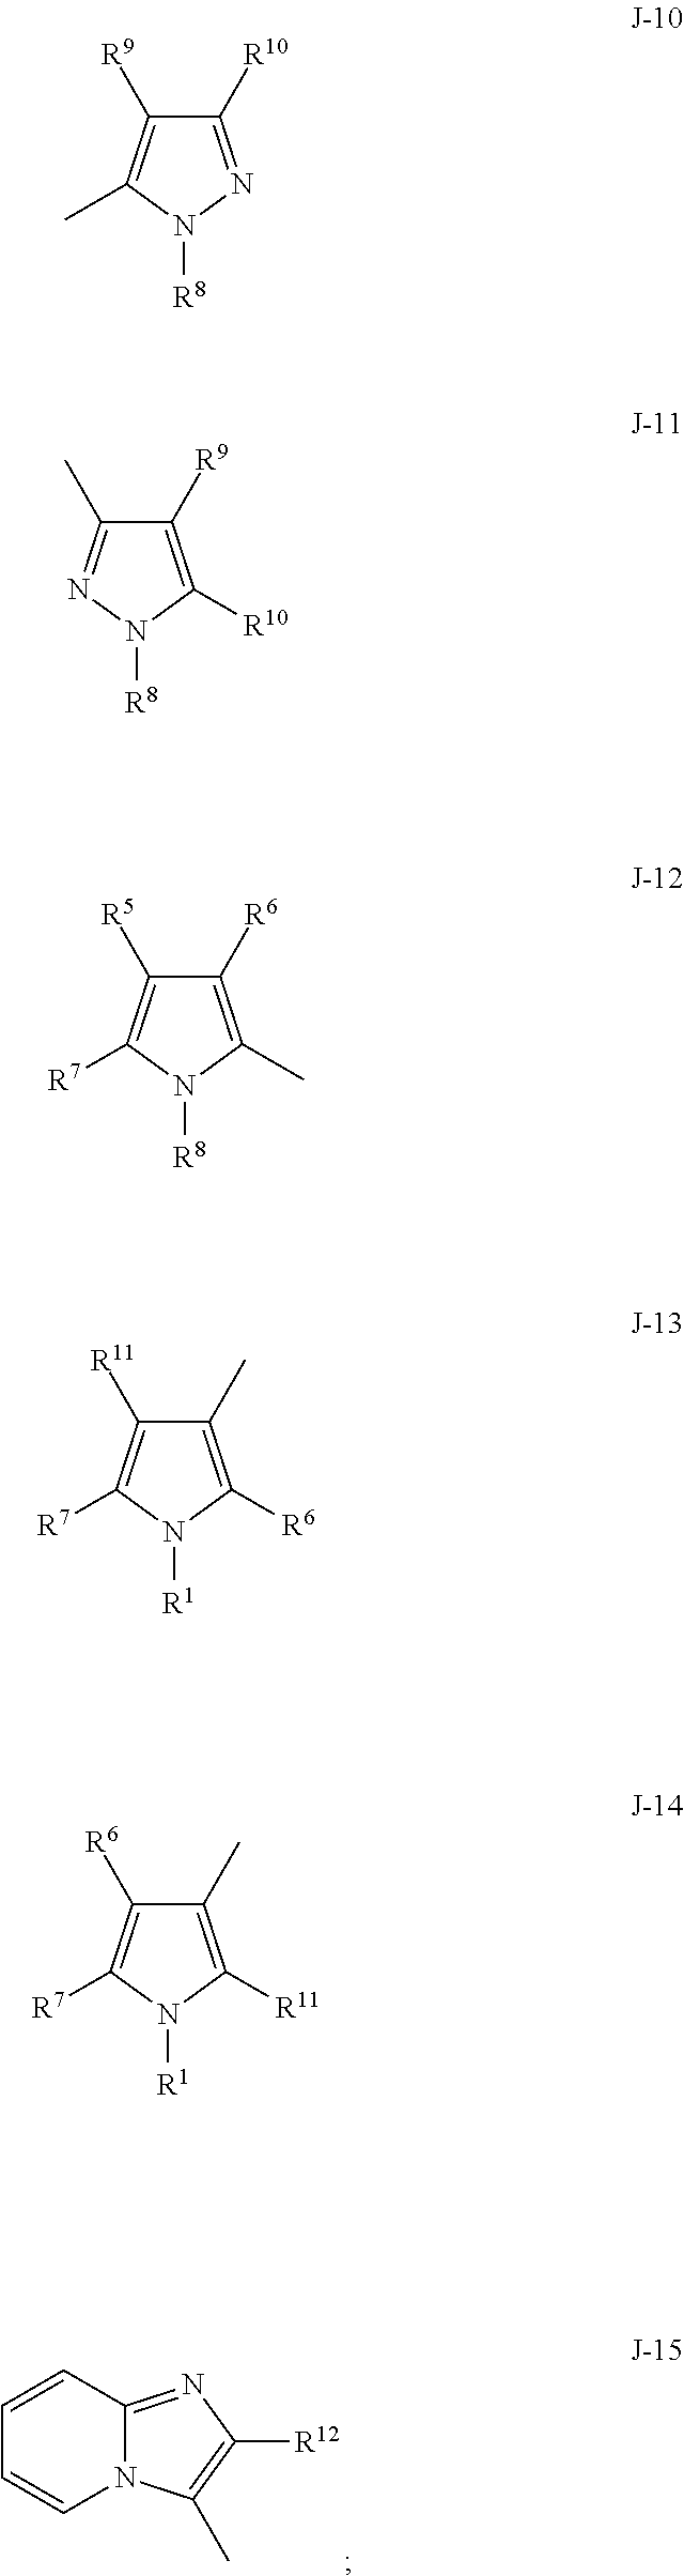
C1=CC2=NC([R12])=C(C)N2C=C1.C1([R10])=NN([R8])C(C)=C1[R9].C1([R9])=C([R10])N([R8])N=C1C.C1([R6])=C(C)N([R8])C([R7])=C1[R5].C1(C)=C([R6])N([R1])C([R7])=C1[R11].C1(C)=C([R11])N([R1])C([R7])=C1[R6]
